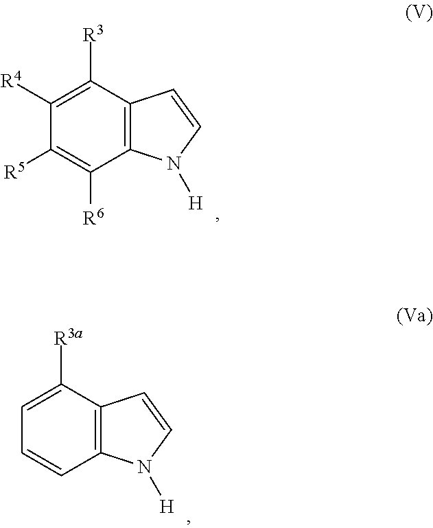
C12=C(C([R3])=C([R4])C([R5])=C1[R6])C=CN2[H].C12=C(C([R3a])=CC=C1)C=CN2[H]
